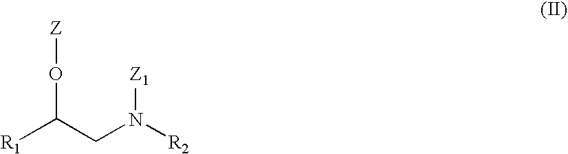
[R1]C(CN([R2])[Z1])O[Z]
